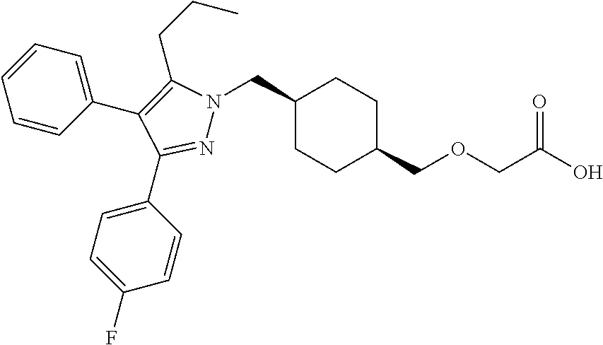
C1(CN2N=C(C3=CC=C(F)C=C3)C(C3=CC=CC=C3)=C2CCC)CCC(COCC(O)=O)CC1
